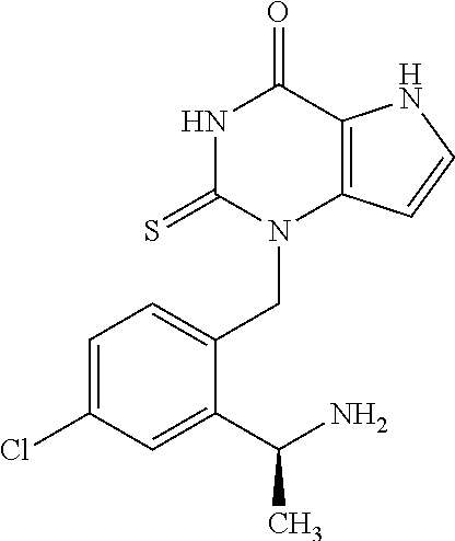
N1C(=S)N(CC2=CC=C(Cl)C=C2C(N)C)C2=C(C1=O)NC=C2
